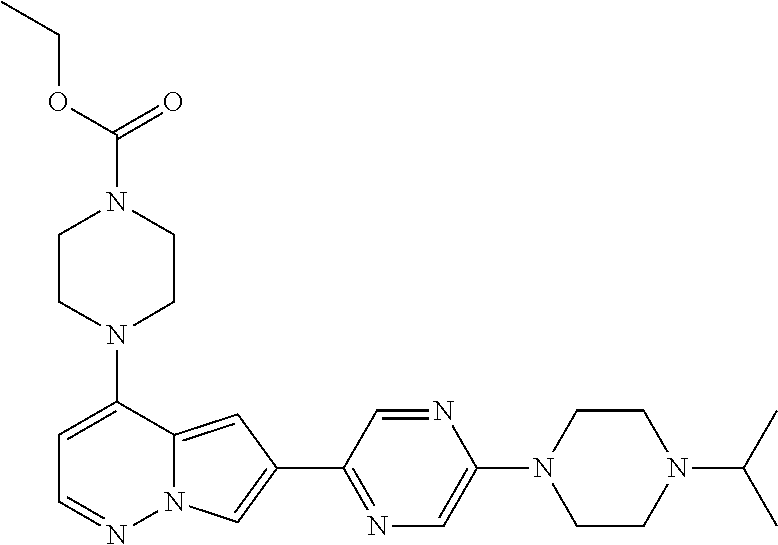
N1(C2=CC=NN3C2=CC(C2=NC=C(N4CCN(C(C)C)CC4)N=C2)=C3)CCN(C(=O)OCC)CC1
